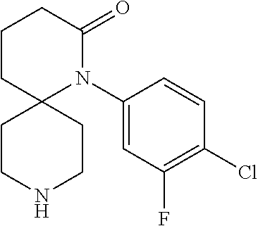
C1CNCCC12CCCC(=O)N2C1=CC(F)=C(Cl)C=C1
